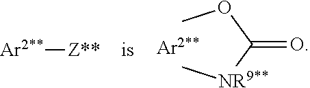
COC([NR9**]C)=O.[Ar2**][Z**]
